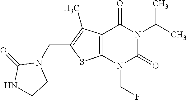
C12=C(N(CF)C(=O)N(C(C)C)C1=O)SC(CN1C(=O)NCC1)=C2C
